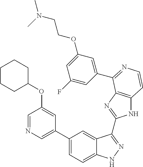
C1(C2=CN=CC(OC3CCCCC3)=C2)=CC=C2C(=C1)C(C1=NC3=C(N1)C=CN=C3C1=CC(OCCN(C)C)=CC(F)=C1)=NN2
